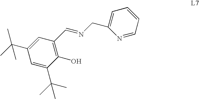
C1(C(C)(C)C)=CC(C=NCC2=CC=CC=N2)=C(O)C(C(C)(C)C)=C1
